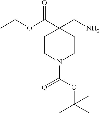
CCOC(C1(CN)CCN(C(=O)OC(C)(C)C)CC1)=O
